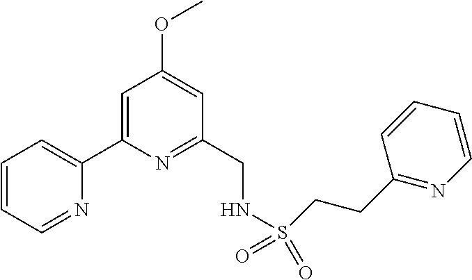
C1=CC=NC(C2=CC(OC)=CC(CNS(=O)(=O)CCC3=NC=CC=C3)=N2)=C1
